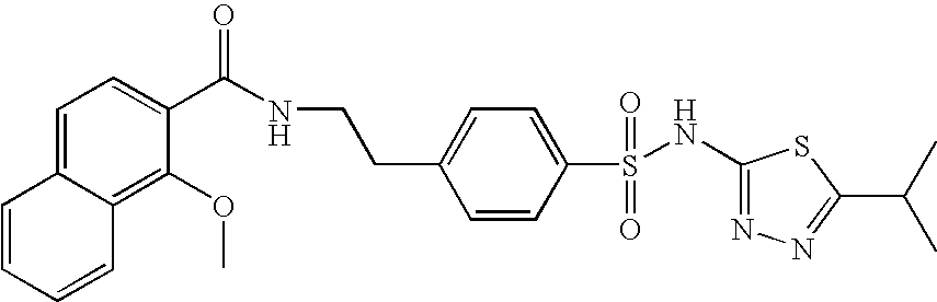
C1(NS(C2=CC=C(CCNC(C3=CC=C4C(=C3OC)C=CC=C4)=O)C=C2)(=O)=O)=NN=C(C(C)C)S1
